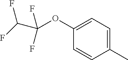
C1(C)=CC=C(OC(C(F)F)(F)F)C=C1
